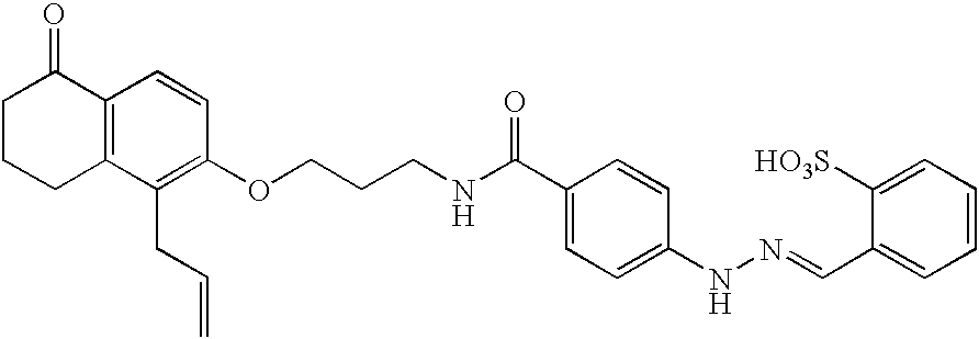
C1CCC2=C(C1=O)C=CC(OCCCNC(C1=CC=C(NN=CC3=CC=CC=C3[HO3S])C=C1)=O)=C2CC=C
